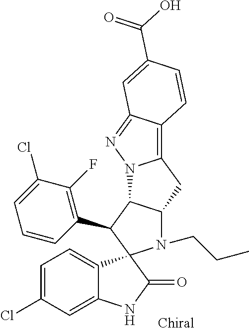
C1=C(Cl)C=C2C(=C1)C1(C(=O)N2)N(CCC)C2C(C1C1=C(F)C(Cl)=CC=C1)N1C(=C3C(=N1)C=C(C(=O)O)C=C3)C2
